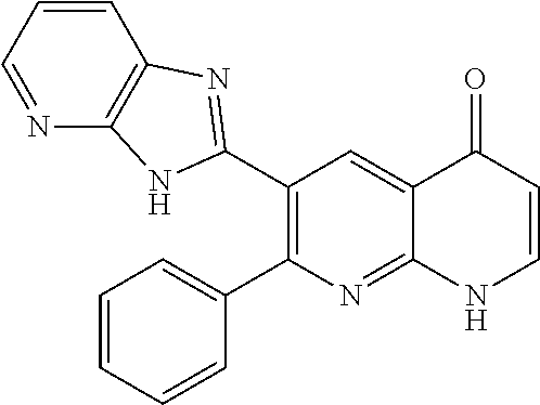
C1(C2=NC3=C(N=CC=C3)N2)=C(C2=CC=CC=C2)N=C2C(=C1)C(=O)C=CN2
